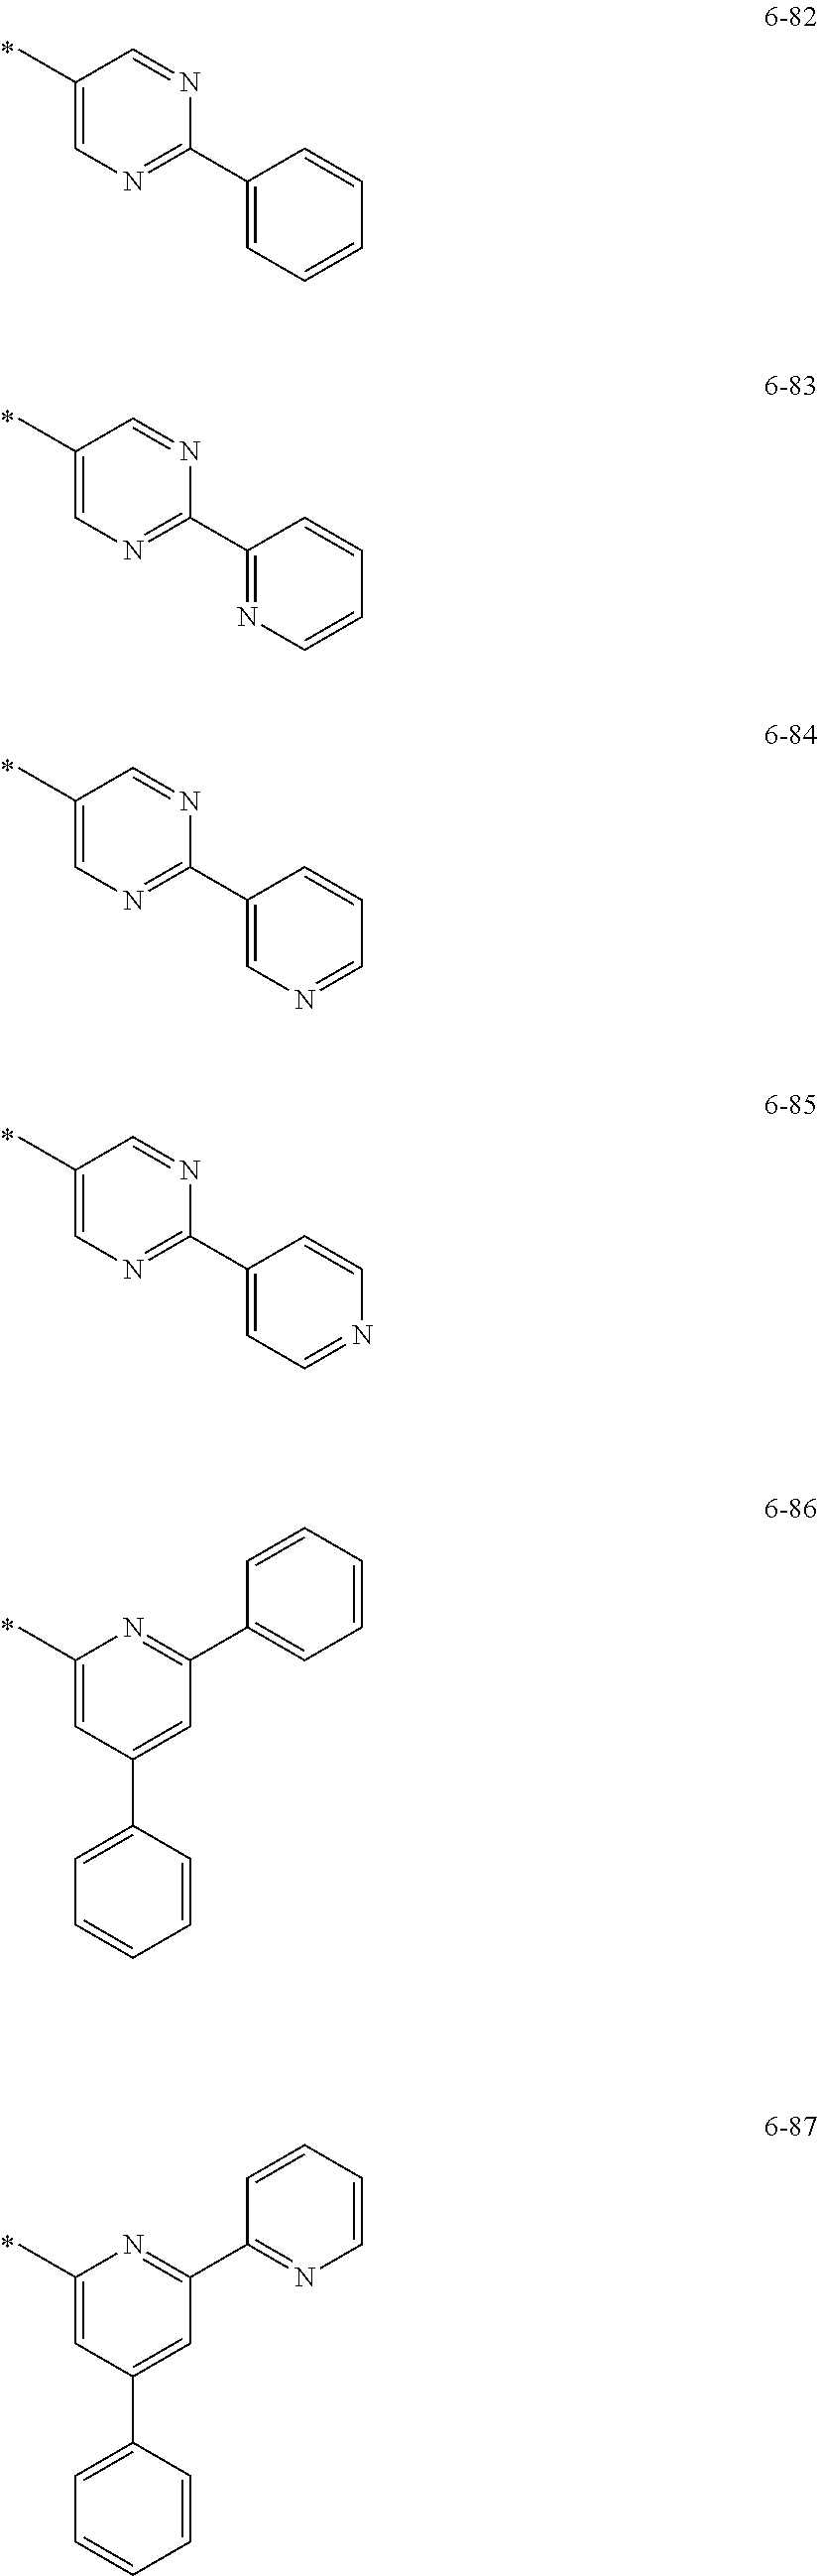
C1(C)=CN=C(C2=CC=CC=C2)N=C1.C1(C)=CN=C(C2=NC=CC=C2)N=C1.C1(C)=CN=C(C2=CN=CC=C2)N=C1.C1(C)=CN=C(C2=CC=NC=C2)N=C1.C1(C)=CC(C2=CC=CC=C2)=CC(C2=CC=CC=C2)=N1.C1(C)=CC(C2=CC=CC=C2)=CC(C2=NC=CC=C2)=N1
